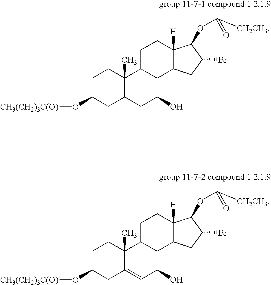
C1C(O[CH3(CH2)3C(O)])CC2C(C)(C1)C1C(C(O)C2)C2C([H])(CC1)C(OC(=O)[CH2CH3])C(Br)C2.C1C(O[CH3(CH2)3C(O)])CC2=CC(O)C3C(C2(C)C1)CCC1([H])C3CC(Br)C1OC(=O)[CH2CH3]
